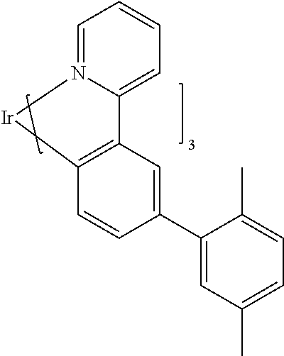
C1(C2=CC3=C(C=C2)[Ir]N2=CC=CC=C32)=CC(C)=CC=C1C
